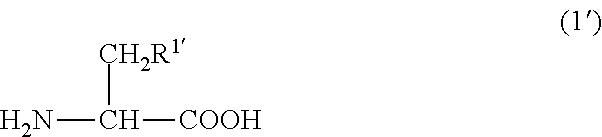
[CH2R1]C(N)[COOH]
